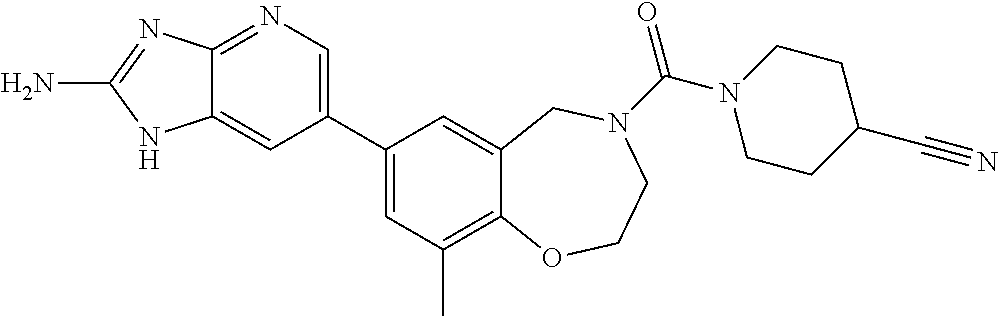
C12=NC=C(C3=CC(C)=C4C(=C3)CN(C(=O)N3CCC(C#N)CC3)CCO4)C=C1NC(N)=N2
